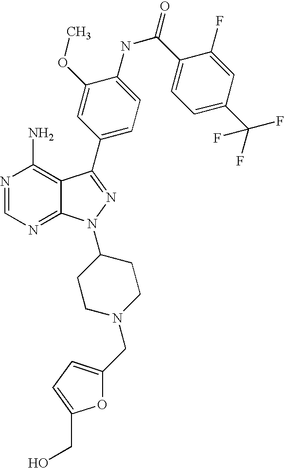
N1=CN=C2C(=C1N)C(C1=CC=C(NC(C3=CC=C(C(F)(F)F)C=C3F)=O)C(OC)=C1)=NN2C1CCN(CC2=CC=C(CO)O2)CC1
